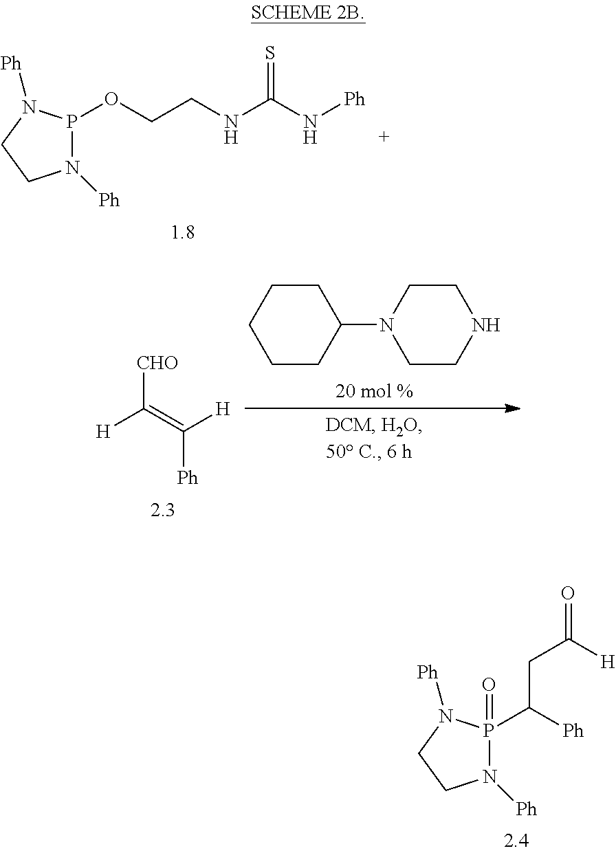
[CHO]C([H])=C([Ph])[H].C1(N2CCNCC2)CCCCC1.P1(=O)(C(CC([H])=O)[Ph])N([Ph])CCN1[Ph].P1(OCCNC(=S)N[Ph])N([Ph])CCN1[Ph]
